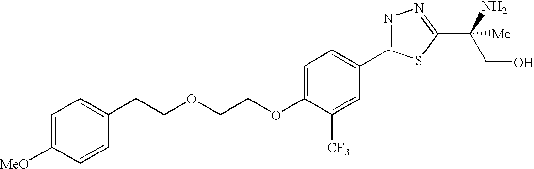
C(OCCOC1=CC=C(C2=NN=C(C(CO)([Me])N)S2)C=C1[CF3])CC1=CC=C([MeO])C=C1
